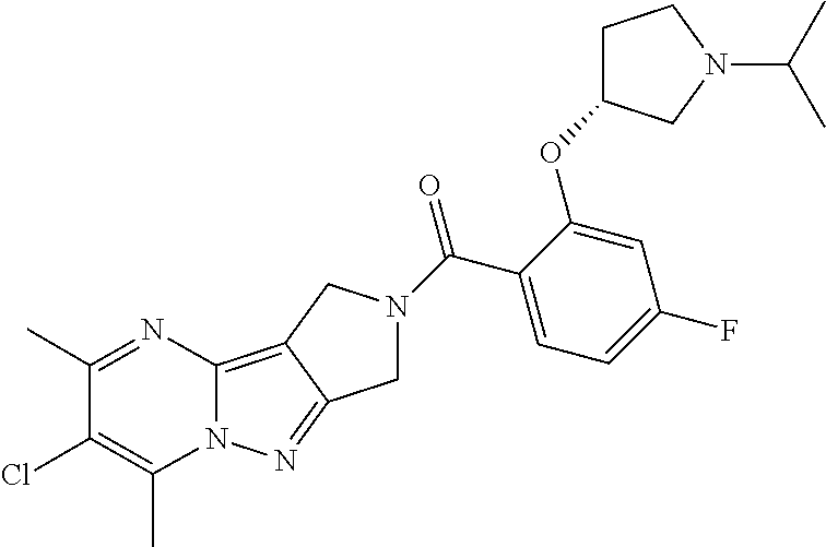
C12=C3C(=NN1C(C)=C(Cl)C(C)=N2)CN(C(C1=CC=C(F)C=C1OC1CCN(C(C)C)C1)=O)C3
